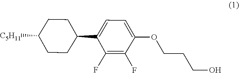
C1([C5H11])CCC(C2=CC=C(OCCCO)C(F)=C2F)CC1
